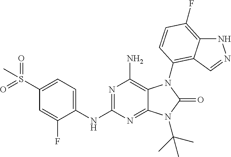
N1=C(NC2=CC=C(S(=O)(=O)C)C=C2F)N=C2C(=C1N)N(C1=C3C(=C(F)C=C1)NN=C3)C(=O)N2C(C)(C)C
